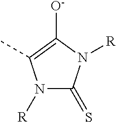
N1([R])C(=S)N([R])C([O-])=C1C
